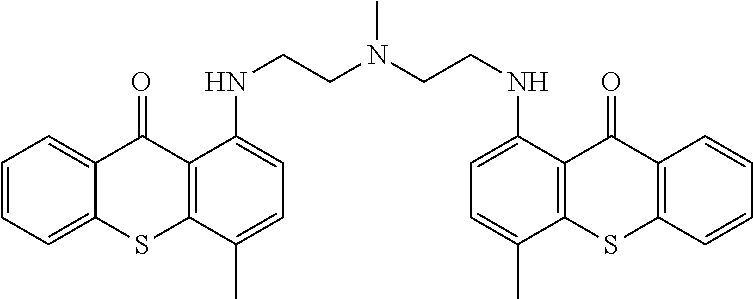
C1=CC=C2C(=C1)C(=O)C1=C(S2)C(C)=CC=C1NCCN(CCNC1=CC=C(C)C2=C1C(=O)C1=C(S2)C=CC=C1)C
